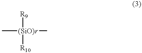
C[(SiO)r](C)([R9])[R10]
